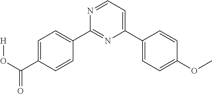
C1=C(C(O[H])=O)C=CC(C2=NC(C3=CC=C(OC)C=C3)=CC=N2)=C1
